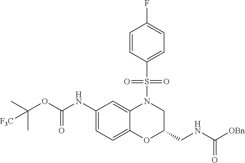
C1(NC(OC(C)(C)[F3C])=O)=CC=C2C(=C1)N(S(C1=CC=C(F)C=C1)(=O)=O)CC(CNC([OBn])=O)O2
